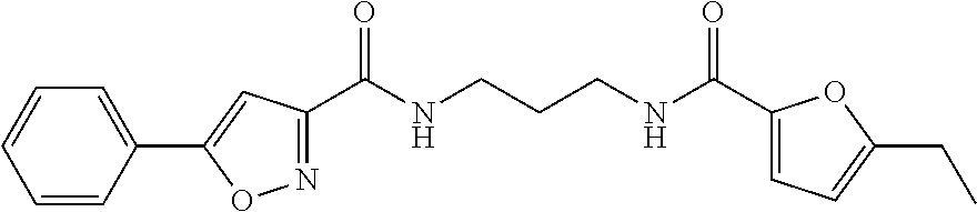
C1(C(NCCCNC(C2=NOC(C3=CC=CC=C3)=C2)=O)=O)=CC=C(CC)O1
